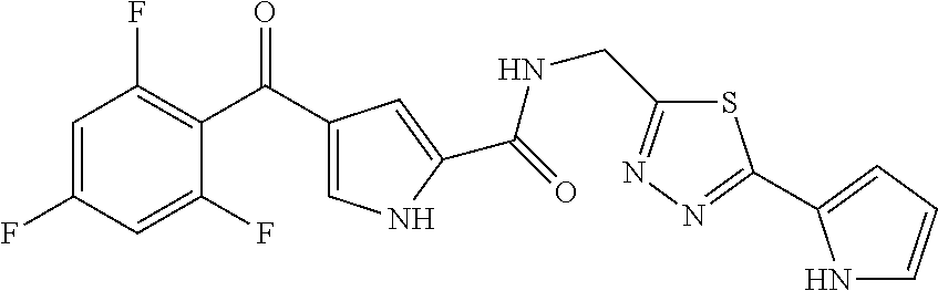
C1=C(F)C=C(F)C(C(C2=CNC(C(=O)NCC3=NN=C(C4=CC=CN4)S3)=C2)=O)=C1F
